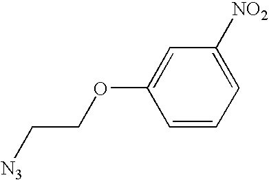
C1=C(OCC[N3])C=CC=C1[NO2]
